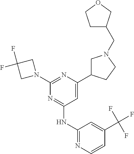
C1=C(C2CN(CC3CCOC3)CC2)N=C(N2CC(F)(F)C2)N=C1NC1=NC=CC(C(F)(F)F)=C1
